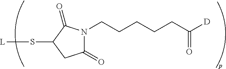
C1(=O)N(CCCCCC([D])=O)C(=O)C(S[L])C1
